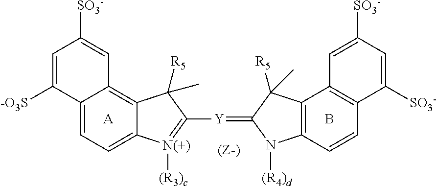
C1=C2C(=C3C(=C1)C([-O3S])=CC([SO3-])=C3)C([R5])(C)C([Y]=C1N([(R4)d])C3=C(C1([R5])C)C1=C(C=C3)C([SO3-])=CC([SO3-])=C1)=[N(+)]2[(R3)c].[A].B
